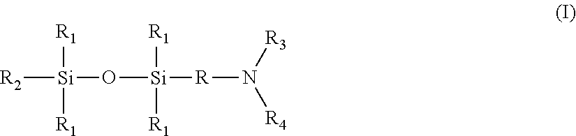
[R2][Si]([R1])([R1])O[Si]([R1])([R1])[R]N([R4])[R3]
